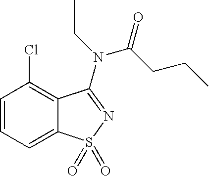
C1=CC=C2C(=C1Cl)C(N(CC)C(CCC)=O)=NS2(=O)=O
